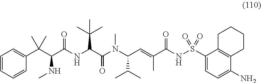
C1=CC=CC(C(C(C(NC(C(N(C(C=C(C(NS(C2=CC=C(N)C3=C2CCCC3)(=O)=O)=O)C)C(C)C)C)=O)C(C)(C)C)=O)NC)(C)C)=C1
